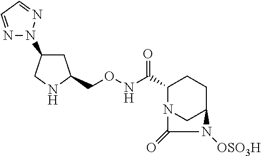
C1C(CONC(C2N3CC(CC2)N([OSO3H])C3=O)=O)NCC1N1N=CC=N1
